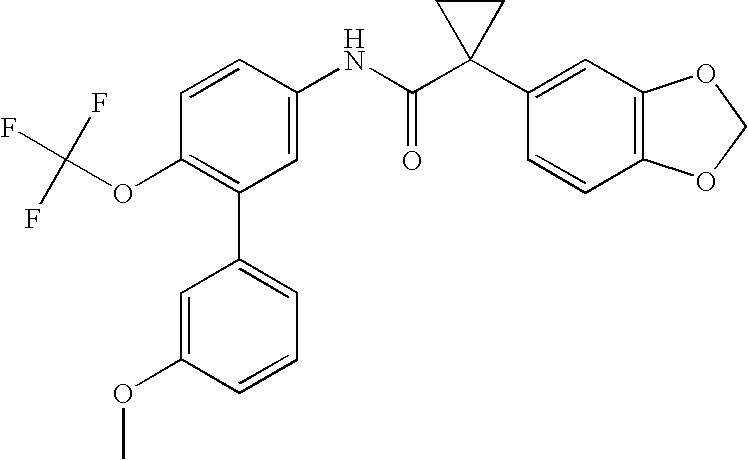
C1=CC(NC(C2(C3=CC4=C(C=C3)OCO4)CC2)=O)=CC(C2=CC=CC(OC)=C2)=C1OC(F)(F)F
